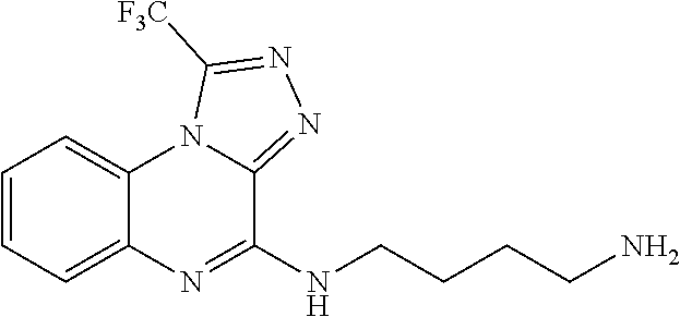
C1=CC=C2C(=C1)N1C(=NN=C1[F3C])C(NCCCCN)=N2
